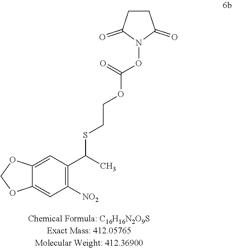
C1CC(=O)N(OC(=O)OCCSC(C2=C([NO2])C=C3C(=C2)OCO3)C)C1=O
